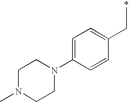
C(C)C1=CC=C(N2CCN(C)CC2)C=C1
